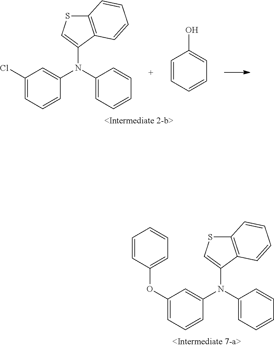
C1(N(C2=CC(OC3=CC=CC=C3)=CC=C2)C2=CSC3=C2C=CC=C3)=CC=CC=C1.C1(N(C2=CC(Cl)=CC=C2)C2=CSC3=C2C=CC=C3)=CC=CC=C1.C1=CC=CC=C1O
